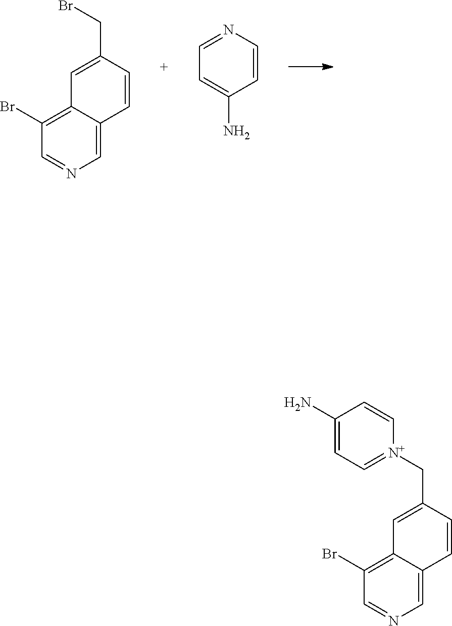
C1(Br)=C2C(=CN=C1)C=CC(CBr)=C2.C1=NC=CC(N)=C1.C1(Br)=C2C(=CN=C1)C=CC(C[N+]1=CC=C(N)C=C1)=C2
